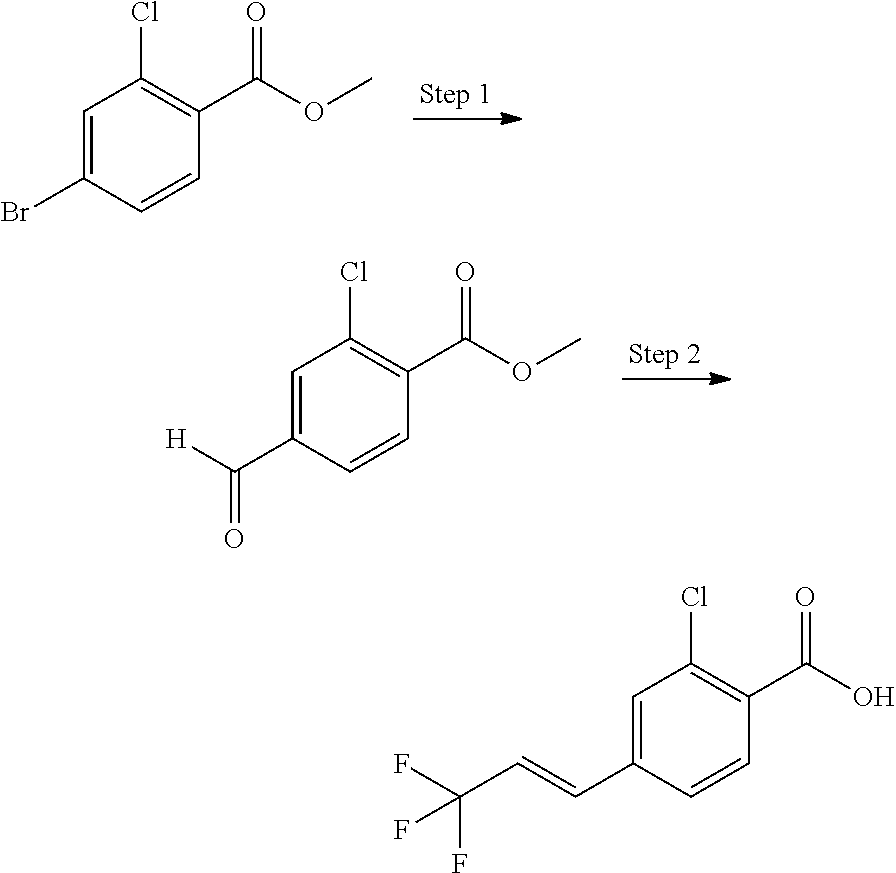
C1=C(Br)C=CC(C(OC)=O)=C1Cl.C1=C(C([H])=O)C=CC(C(OC)=O)=C1Cl.C1=C(C=CC(F)(F)F)C=CC(C(O)=O)=C1Cl
